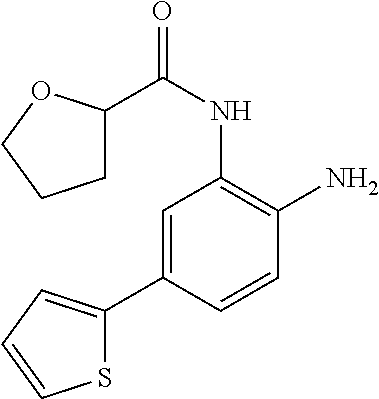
C1=C(C2=CC=CS2)C=CC(N)=C1NC(=O)C1CCCO1
